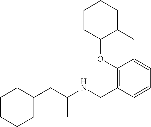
C1(CC(NCC2=C(OC3CCCCC3C)C=CC=C2)C)CCCCC1
